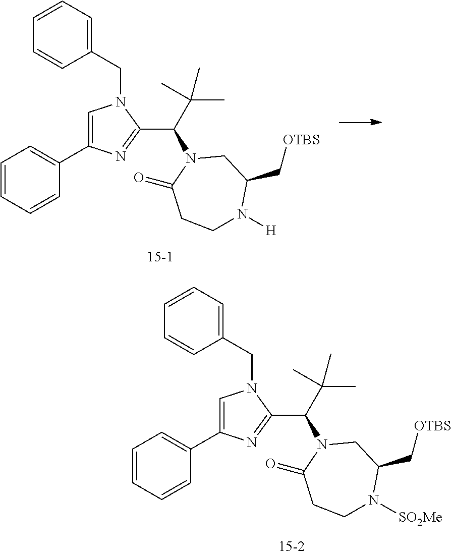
C1=CC=CC(C2=CN(CC3=CC=CC=C3)C(C(C(C)(C)C)N3C(=O)CCN([SO2Me])C(C[OTBS])C3)=N2)=C1.C1=CC=CC(C2=CN(CC3=CC=CC=C3)C(C(C(C)(C)C)N3C(=O)CCN([H])C(C[OTBS])C3)=N2)=C1
